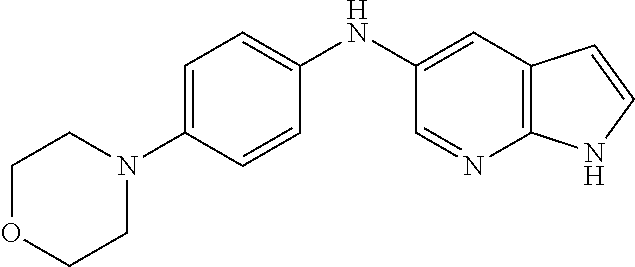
C1OCCN(C2=CC=C(NC3=CC4=C(N=C3)NC=C4)C=C2)C1
